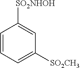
C1=CC=C([SO2CH3])C=C1[SO2NHOH]
